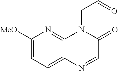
C(N1C(=O)C=NC2=CC=C([MeO])N=C12)C=O
